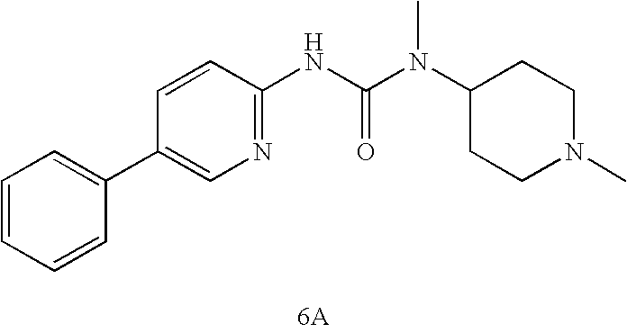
[6A].C1(C2=CC=CC=C2)=CN=C(NC(N(C2CCN(C)CC2)C)=O)C=C1
